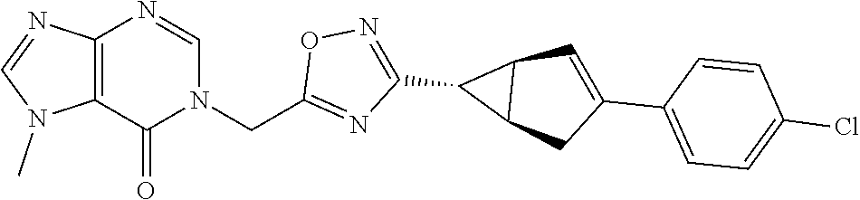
C12=C(N=CN1C)N=CN(CC1=NC(C3C4C3C=C(C3=CC=C(Cl)C=C3)C4)=NO1)C2=O
